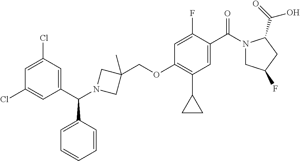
C1=C(Cl)C=C(C(C2=CC=CC=C2)N2CC(COC3=C(C4CC4)C=C(C(=O)N4CC(F)CC4C(O)=O)C(F)=C3)(C)C2)C=C1Cl
